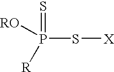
S=P([RO])([R])S[X]
